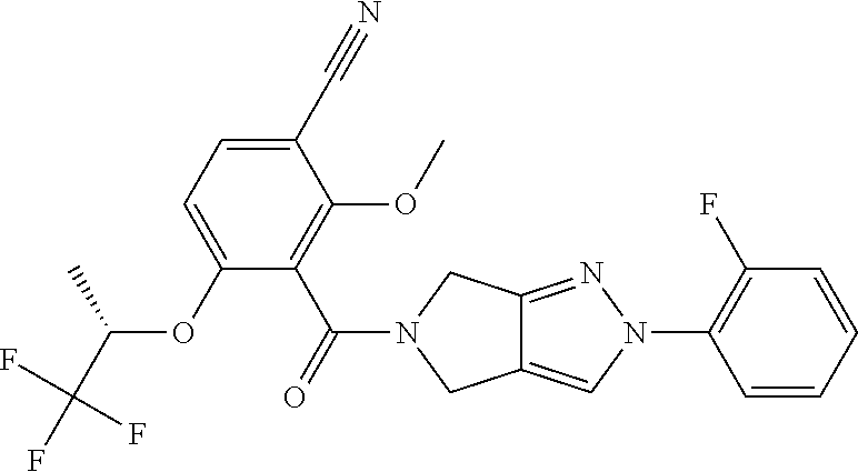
C1(C#N)=CC=C(OC(C(F)(F)F)C)C(C(=O)N2CC3=CN(C4=C(F)C=CC=C4)N=C3C2)=C1OC
